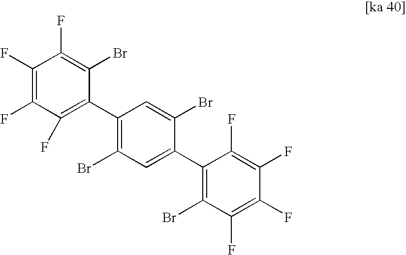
C1(F)=C(F)C(F)=C(C2=C(Br)C=C(C3=C(Br)C(F)=C(F)C(F)=C3F)C(Br)=C2)C(Br)=C1F
